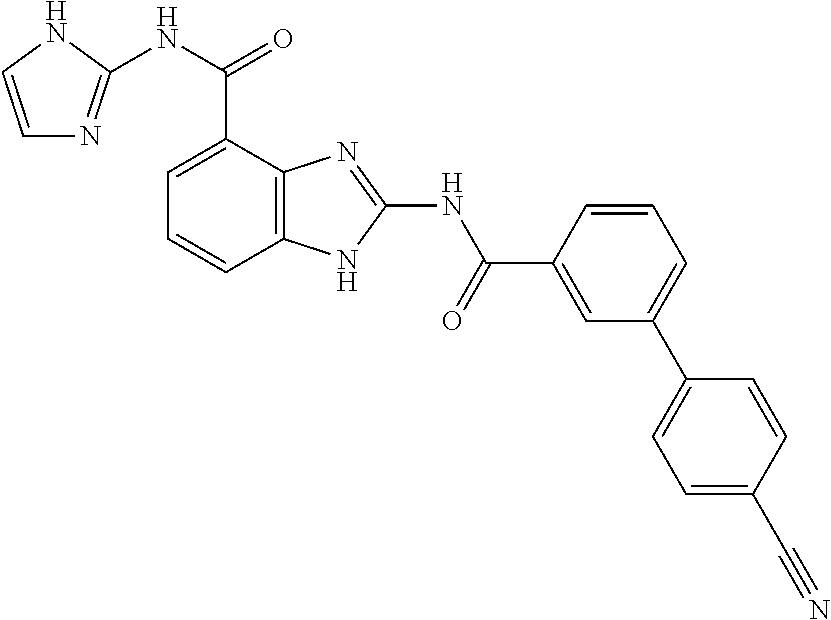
C12=C(C=CC=C1C(NC1=NC=CN1)=O)NC(NC(=O)C1=CC(C3=CC=C(C#N)C=C3)=CC=C1)=N2
